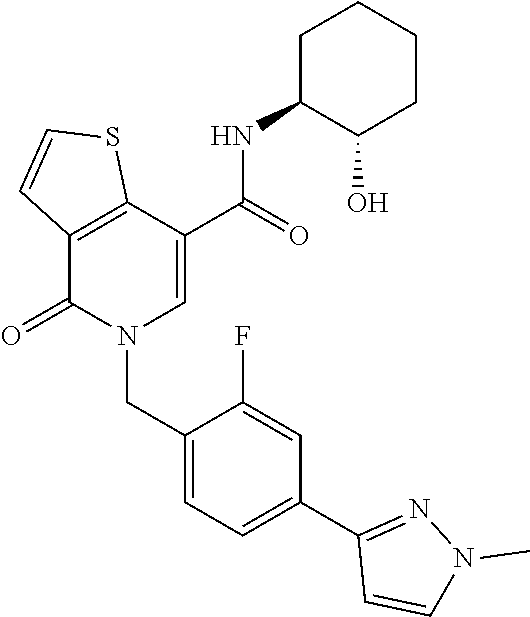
C12=C(C(=O)N(CC3=CC=C(C4=NN(C)C=C4)C=C3F)C=C1C(NC1C(O)CCCC1)=O)C=CS2
